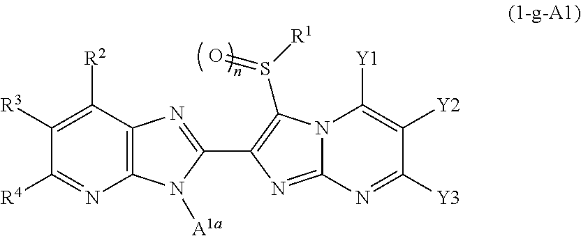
C1([R3])=C([R2])C2=C(N=C1[R4])N([A1a])C(C1=C(S([R1])=O)N3C(=N1)N=C([Y3])C([Y2])=C3[Y1])=N2
